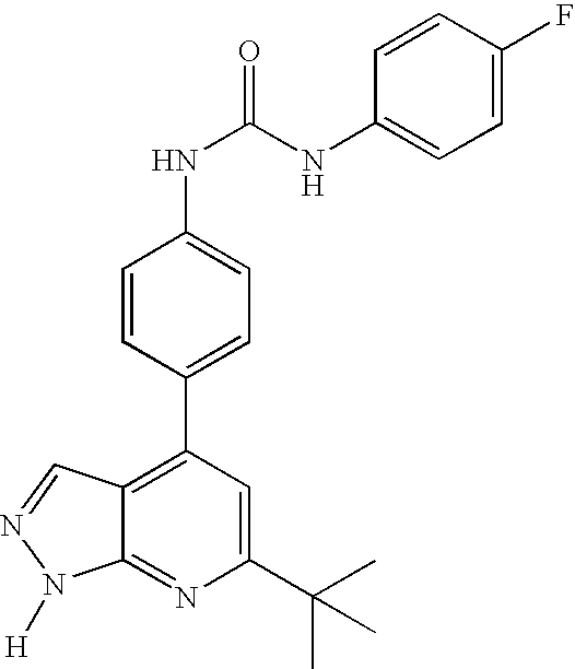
C1=CC(C2=C3C(=NC(C(C)(C)C)=C2)N([H])N=C3)=CC=C1NC(NC1=CC=C(F)C=C1)=O
